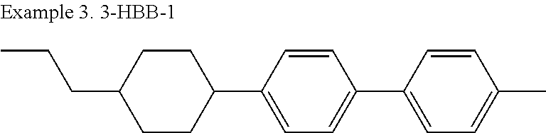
C1=CC(C2CCC(CCC)CC2)=CC=C1C1=CC=C(C)C=C1
